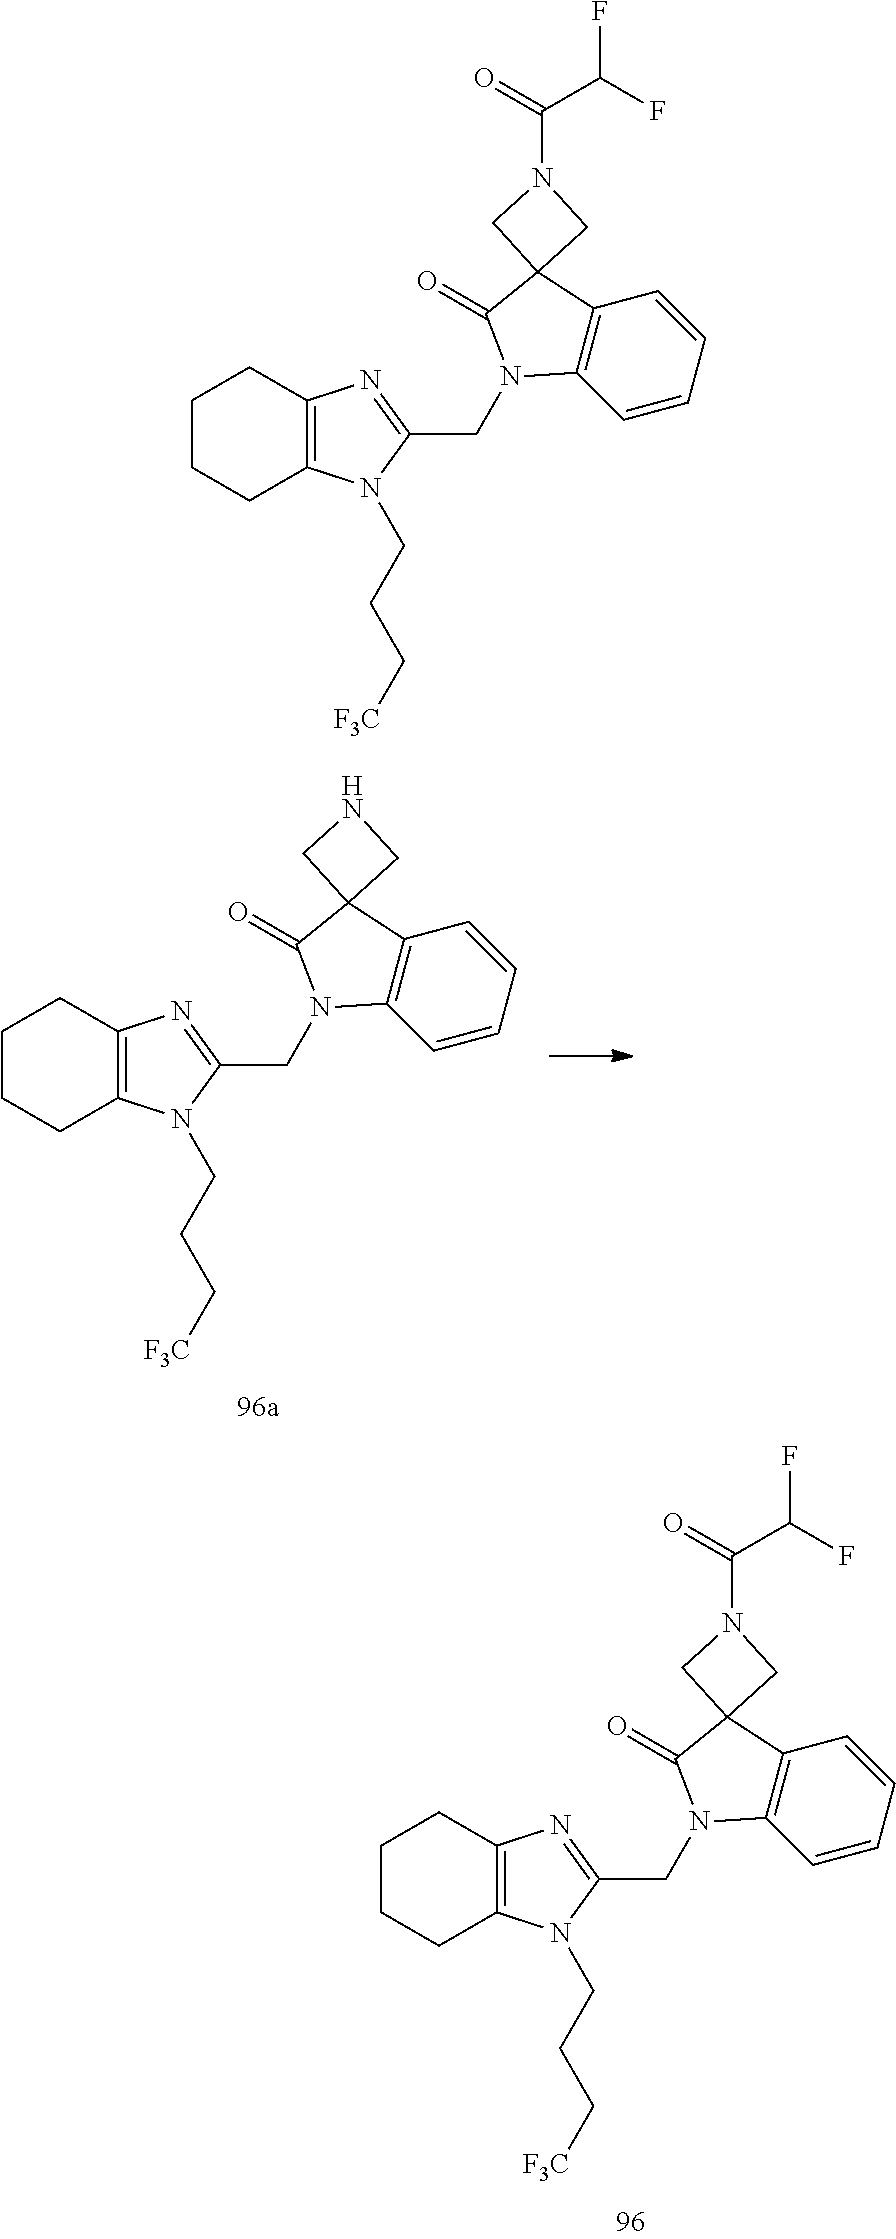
C1CCC2=C(C1)N=C(CN1C3=C(C=CC=C3)C3(C1=O)CN(C(C(F)F)=O)C3)N2CCC[F3C].C1CCC2=C(C1)N=C(CN1C3=C(C=CC=C3)C3(C1=O)CNC3)N2CCC[F3C].C1CCC2=C(C1)N=C(CN1C3=C(C=CC=C3)C3(C1=O)CN(C(C(F)F)=O)C3)N2CCC[F3C]
